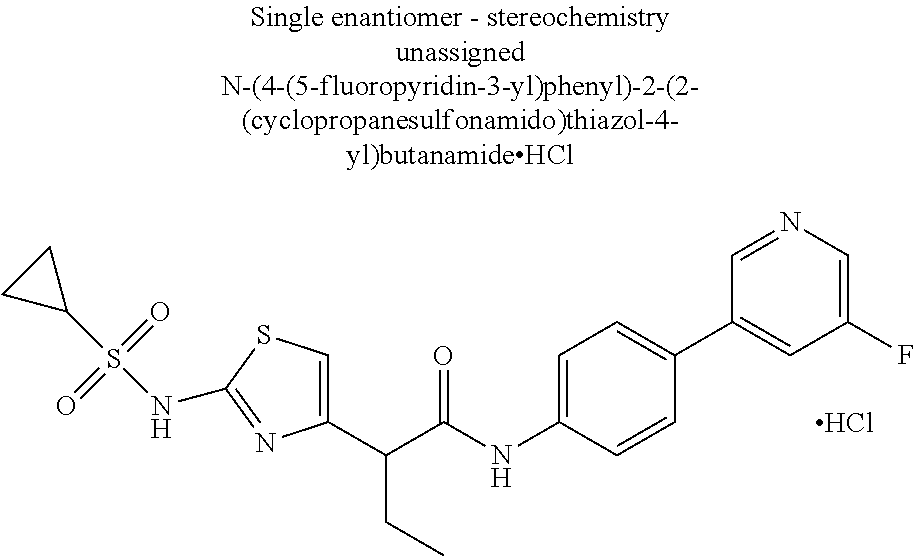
C1(C(C(NC2=CC=C(C3=CC(F)=CN=C3)C=C2)=O)CC)=CSC(NS(C2CC2)(=O)=O)=N1.Cl
